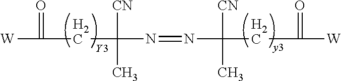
O=C(CC([CN])(C)N=NC([CN])(C)CC(=O)[W])[W]
